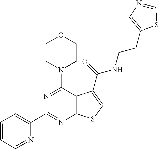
C1(C2=CC=CC=N2)=NC2=C(C(N3CCOCC3)=N1)C(C(=O)NCCC1=CN=CS1)=CS2
